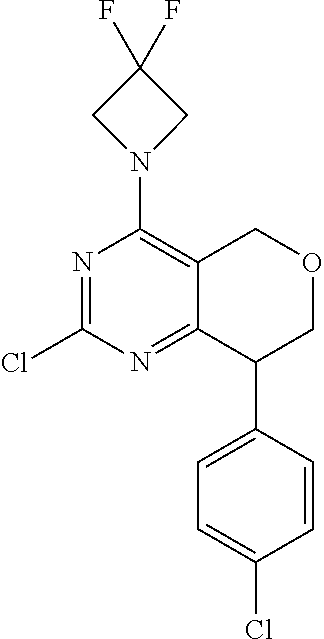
ClC1=NC(N2CC(F)(F)C2)=C2C(=N1)C(C1=CC=C(Cl)C=C1)COC2
